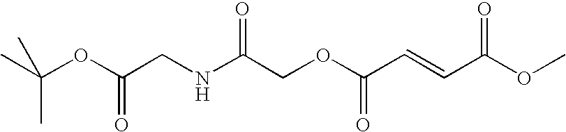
N(C(COC(C=CC(OC)=O)=O)=O)CC(OC(C)(C)C)=O
